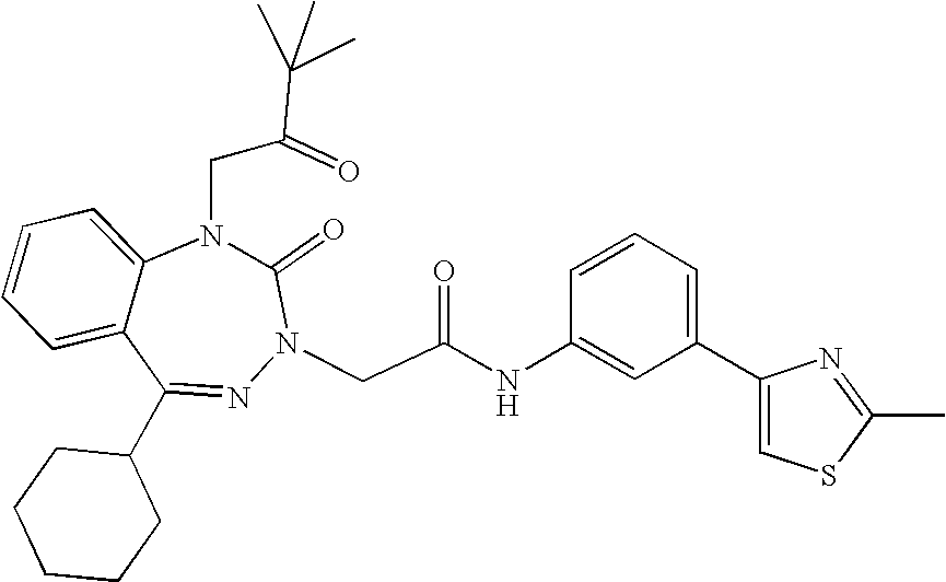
C1=CC=C2C(=C1)N(CC(=O)C(C)(C)C)C(=O)N(CC(NC1=CC(C3=CSC(C)=N3)=CC=C1)=O)N=C2C1CCCCC1
